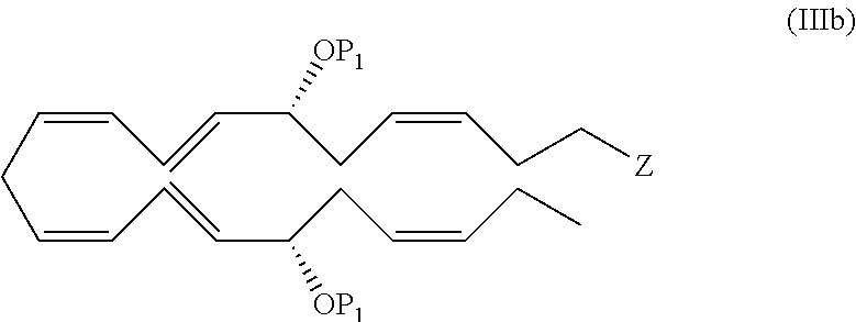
C(=CC=CC(CC=CCC)[OP1])CC=CC=CC(CC=CCC[Z])[OP1]
